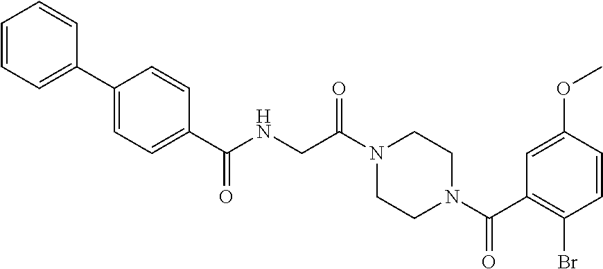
C1=CC=C(C2=CC=C(C(NCC(=O)N3CCN(C(=O)C4=C(Br)C=CC(OC)=C4)CC3)=O)C=C2)C=C1
